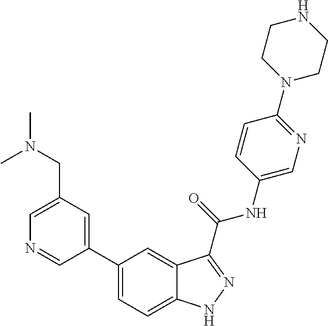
C1(CN(C)C)=CN=CC(C2=CC=C3C(=C2)C(C(NC2=CN=C(N4CCNCC4)C=C2)=O)=NN3)=C1
